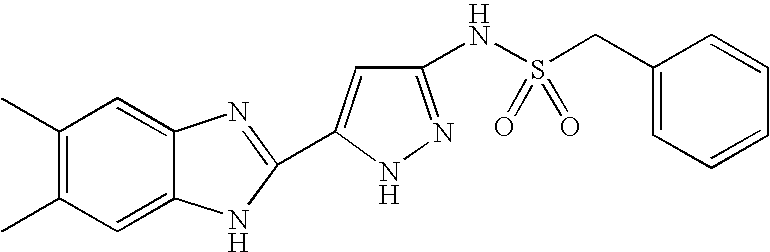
C1(C)=C(C)C=C2C(=C1)N=C(C1=CC(NS(CC3=CC=CC=C3)(=O)=O)=NN1)N2
